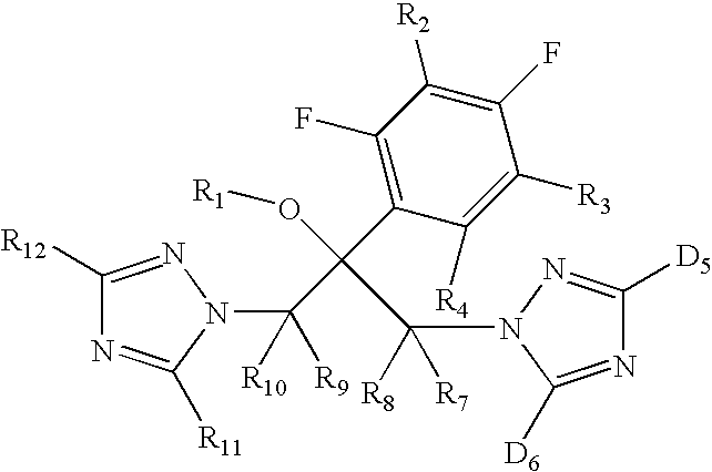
C1([R12])=NN(C([R9])([R10])C(C2=C(F)C([R2])=C(F)C([R3])=C2[R4])(O[R1])C(N2C([D6])=NC([D5])=N2)([R8])[R7])C([R11])=N1
